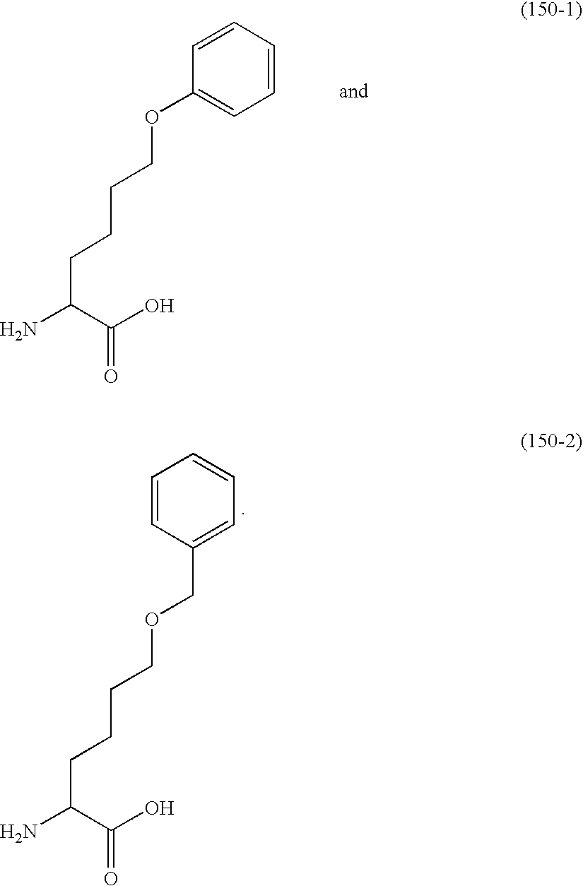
C1(OCCCCC(N)C(O)=O)=CC=CC=C1.C1=CC(COCCCCC(N)C(O)=O)=CC=C1
